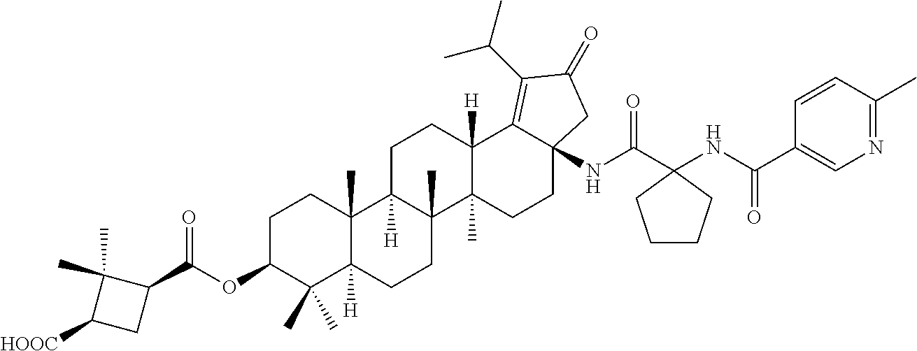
N1=C(C)C=CC(C(NC2(C(NC34C(=C(C(C)C)C(=O)C3)C3([H])C(C)(CC4)C4(C)C([H])(CC3)C3(C)C([H])(CC4)C(C)(C)C(OC(=O)C4C(C)(C)C([HOOC])C4)CC3)=O)CCCC2)=O)=C1
